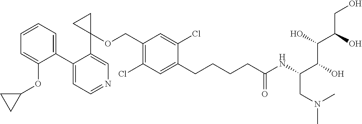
C1(C2=CC=CC=C2OC2CC2)=CC=NC=C1C1(OCC2=C(Cl)C=C(CCCCC(NC(C(C(C(CO)O)O)O)CN(C)C)=O)C(Cl)=C2)CC1
